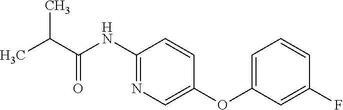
C1(NC(C(C)C)=O)=NC=C(OC2=CC=CC(F)=C2)C=C1
